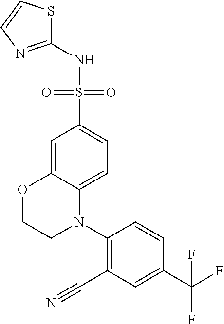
C1(N2C3=CC=C(S(NC4=NC=CS4)(=O)=O)C=C3OCC2)=C(C#N)C=C(C(F)(F)F)C=C1
